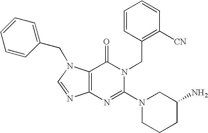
C12=C(C(=O)N(CC3=C([CN])C=CC=C3)C(N3CCCC(N)C3)=N1)N(CC1=CC=CC=C1)C=N2
